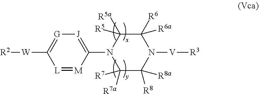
[L]1=[M]C(N2C([R5])([R5a])C([R6a])([R6])N([V][R3])C([R8])([R8a])C2([R7a])[R7])=[J][G]=C1[W][R2]
